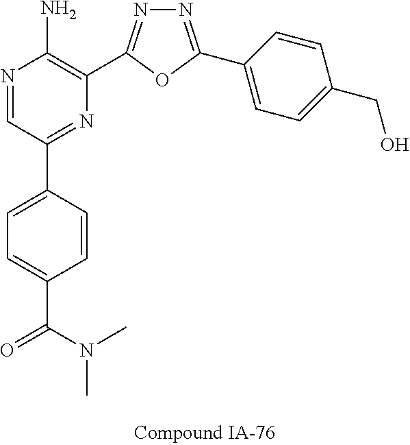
N1=CC(C2=CC=C(C(N(C)C)=O)C=C2)=NC(C2=NN=C(C3=CC=C(CO)C=C3)O2)=C1N
